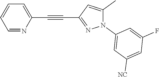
C1=NC(C#CC2=NN(C3=CC([NC])=CC(F)=C3)C(C)=C2)=CC=C1
